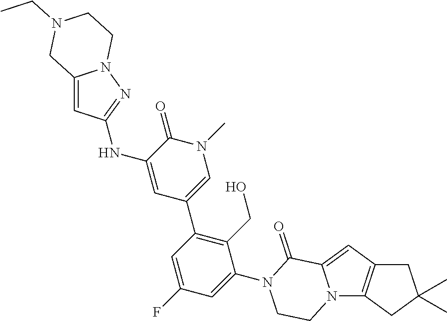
C12=C(N3C(=C1)C(=O)N(C1=CC(F)=CC(C4=CN(C)C(=O)C(NC5=NN6C(=C5)CN(CC)CC6)=C4)=C1CO)CC3)CC(C)(C)C2
